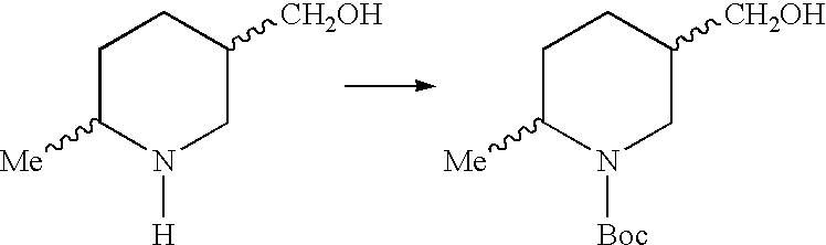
C1C([Me])N([H])CC([CH2OH])C1.C1C([Me])N([Boc])CC([CH2OH])C1
